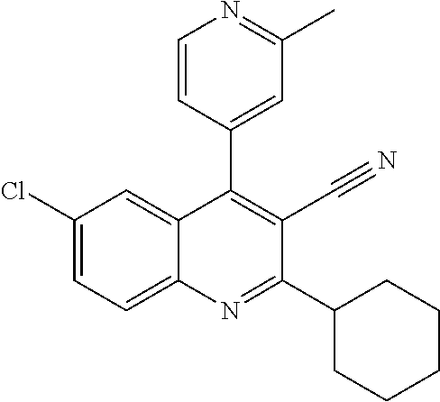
C1(Cl)=CC=C2C(=C1)C(C1=CC(C)=NC=C1)=C(C#N)C(C1CCCCC1)=N2
